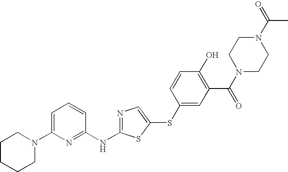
C1=C(N2CCCCC2)N=C(NC2=NC=C(SC3=CC(C(N4CCN(C(=O)C)CC4)=O)=C(O)C=C3)S2)C=C1
